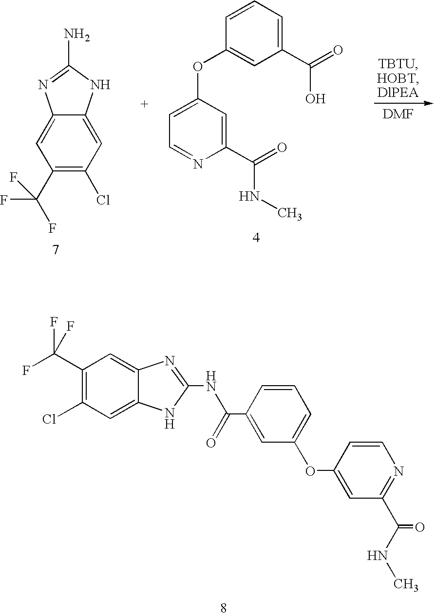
C1(C(F)(F)F)=C(Cl)C=C2C(=C1)N=C(NC(C1=CC(OC3=CC(C(NC)=O)=NC=C3)=CC=C1)=O)N2.C1=NC(C(=O)NC)=CC(OC2=CC(C(=O)O)=CC=C2)=C1.C1(C(F)(F)F)=C(Cl)C=C2C(=C1)N=C(N)N2
